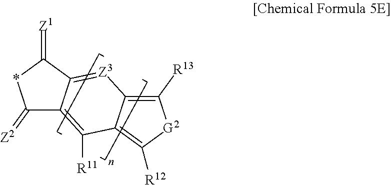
C1(=[Z2])C2=C([R11])C3=C([R12])[G2]C([R13])=C3[Z3]=C2C(=[Z1])*1
